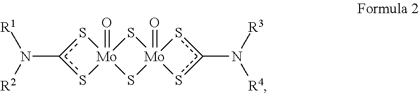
N(c1s[Mo]2(=O)(s1)S[Mo]1(=O)(S2)sc(N([R4])[R3])s1)([R2])[R1]
